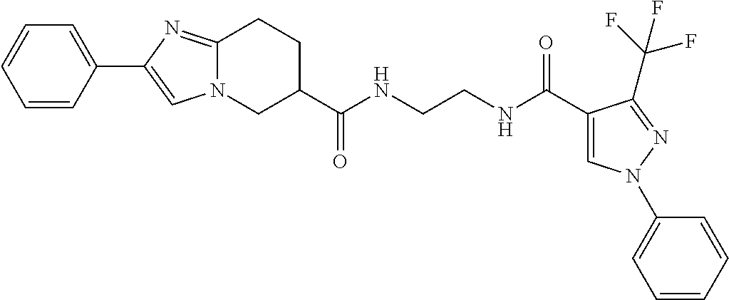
C12=NC(C3=CC=CC=C3)=CN1CC(C(=O)NCCNC(=O)C1=CN(C3=CC=CC=C3)N=C1C(F)(F)F)CC2
